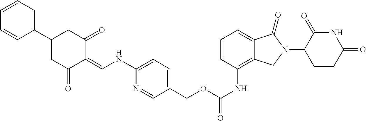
C1=CC=C(C2CC(=O)C(=CNC3=CC=C(COC(NC4=C5C(=CC=C4)C(=O)N(C4C(=O)NC(=O)CC4)C5)=O)C=N3)C(=O)C2)C=C1
